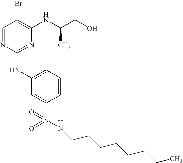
C1=NC(NC2=CC=CC(S(=O)(=O)NCCCCCCCC)=C2)=NC(NC(CO)C)=C1Br
